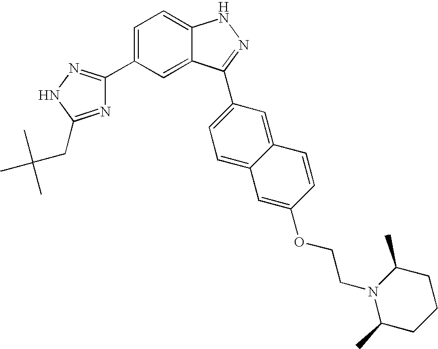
C1=C(C2=NNC(CC(C)(C)C)=N2)C=C2C(=C1)NN=C2C1=CC=C2C(=C1)C=CC(OCCN1C(C)CCCC1C)=C2
